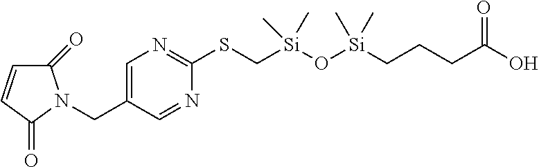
C1(=O)C=CC(=O)N1CC1=CN=C(SC[Si](O[Si](CCCC(O)=O)(C)C)(C)C)N=C1
